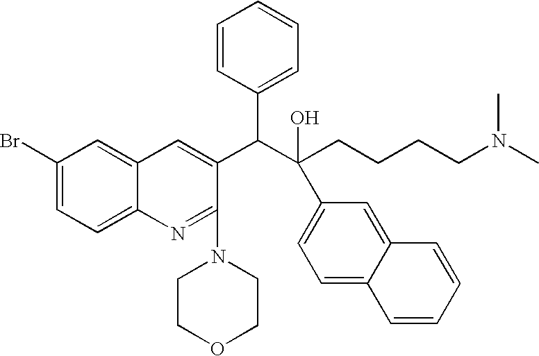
C1(Br)=CC=C2C(=C1)C=C(C(C(CCCCN(C)C)(O)C1=CC=C3C(=C1)C=CC=C3)C1=CC=CC=C1)C(N1CCOCC1)=N2
